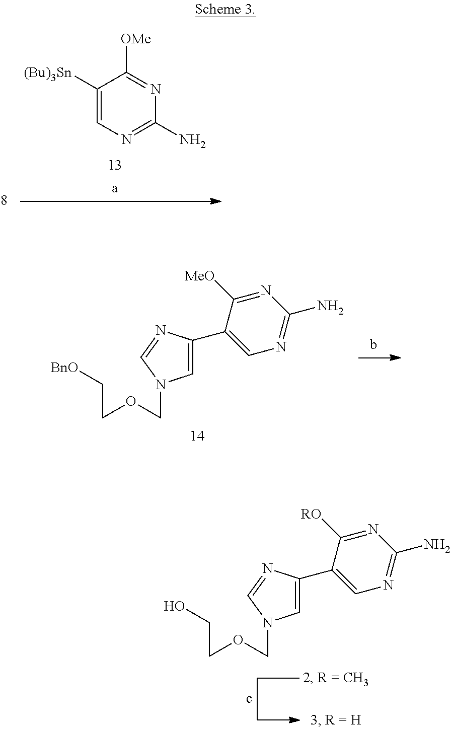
C1([(Bu)3Sn])=CN=C(N)N=C1[OMe].C(COCN1C=C(C2=CN=C(N)N=C2[MeO])N=C1)[BnO].C(COCN1C=C(C2=CN=C(N)N=C2[RO])N=C1)O
